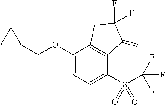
O(C1=CC=C(S(C(F)(F)F)(=O)=O)C2=C1CC(F)(F)C2=O)CC1CC1
